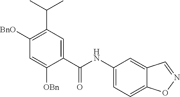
C1([BnO])=C(C(C)C)C=C(C(NC2=CC=C3C(=C2)C=NO3)=O)C([OBn])=C1
